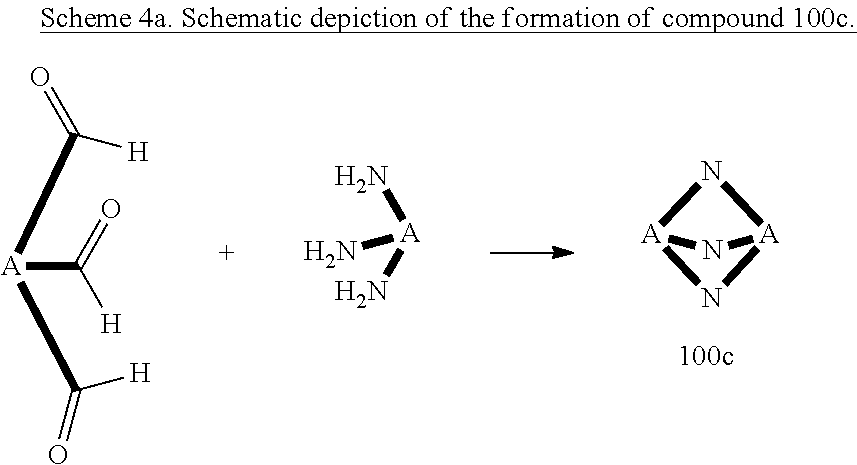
N1[A]2N[A]1N2.[A](C(=O)[H])(C([H])=O)C([H])=O.N[A](N)N
